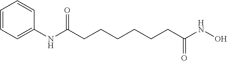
C1=CC=C(NC(=O)CCCCCCC(=O)NO)C=C1
